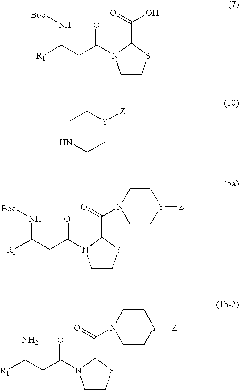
C1CSC(C(=O)O)N1C(CC([R1])N[Boc])=O.C1NCC[Y]([Z])C1.C1CSC(C(=O)N2CC[Y]([Z])CC2)N1C(CC([R1])N[Boc])=O.C1CSC(C(=O)N2CC[Y]([Z])CC2)N1C(CC([R1])N)=O
